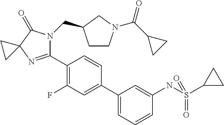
C1(C2=C(F)C=C(C3=CC=CC(NS(C4CC4)(=O)=O)=C3)C=C2)=NC2(C(=O)N1CC1CCN(C(C3CC3)=O)C1)CC2
